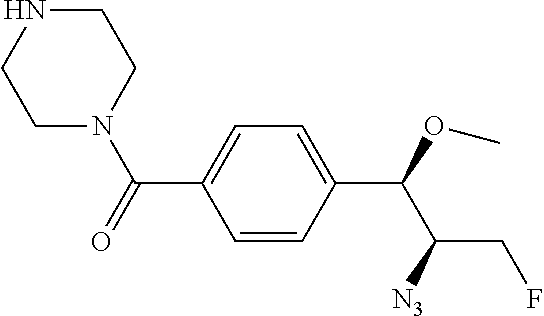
C1=CC(C(OC)C([N3])CF)=CC=C1C(=O)N1CCNCC1
